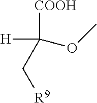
[COOH]C([H])(OC)C[R9]
